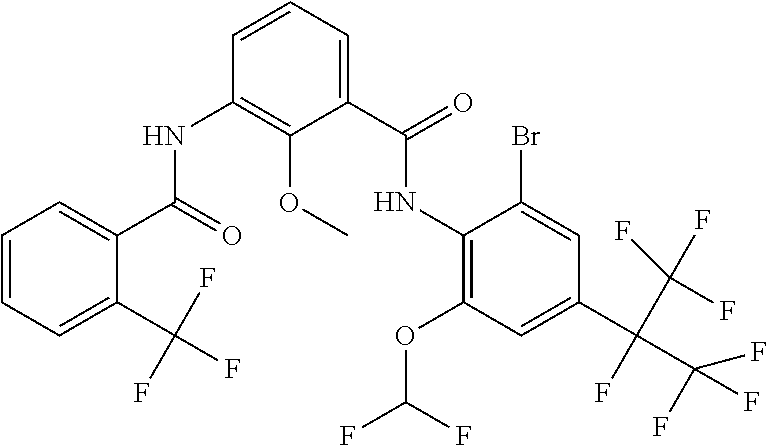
N(C1=C(OC(F)F)C=C(C(C(F)(F)F)(C(F)(F)F)F)C=C1Br)C(C1=CC=CC(NC(C2=CC=CC=C2C(F)(F)F)=O)=C1OC)=O
